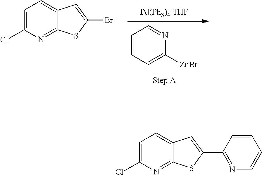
C1=CC=C([ZnBr])N=C1.C1=C(Cl)N=C2C(=C1)C=C(Br)S2.[Pd(Ph3)4 THF].C1=C(Cl)N=C2C(=C1)C=C(C1=NC=CC=C1)S2
